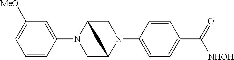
C1=CC(N2CC3N(C4=CC=C(C(=O)[NHOH])C=C4)CC2C3)=CC([MeO])=C1
